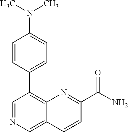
C1=CC(C2=C3C(=CN=C2)C=CC(C(N)=O)=N3)=CC=C1N(C)C
